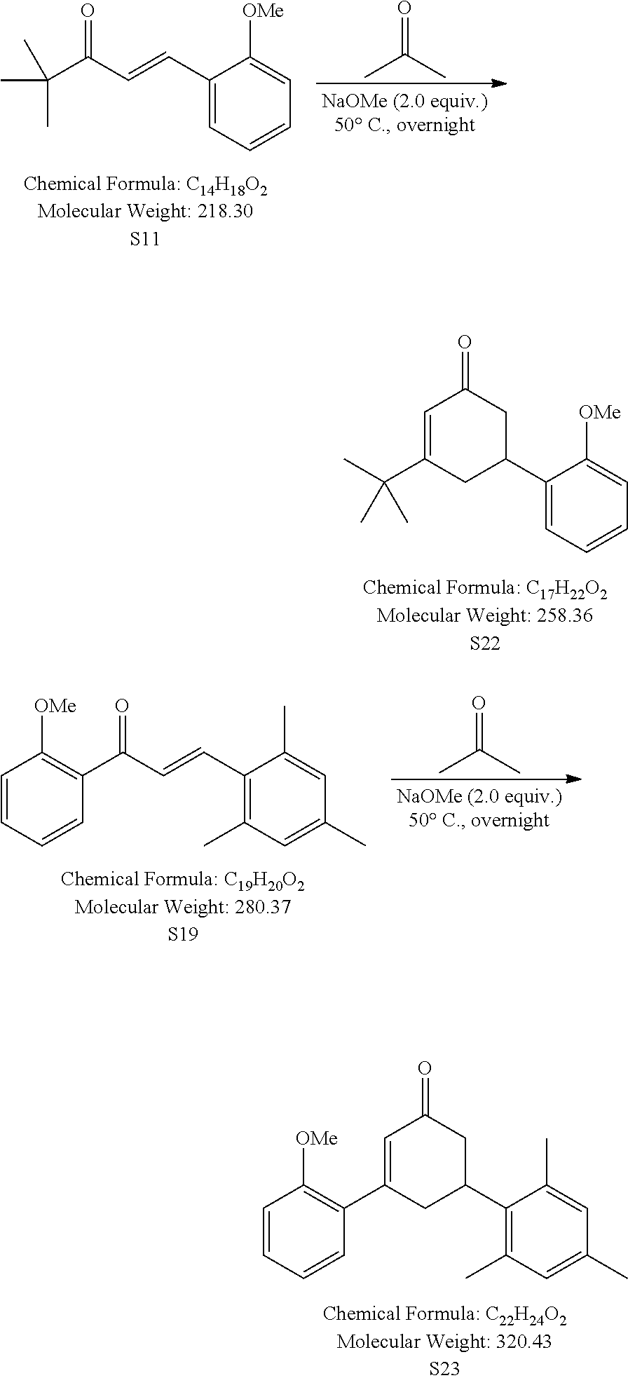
CC(C)=O.C1(C=CC(C(C)(C)C)=O)=CC=CC=C1[OMe].C1(C2CC(=O)C=C(C(C)(C)C)C2)=CC=CC=C1[OMe].CC(C)=O.C1(C=CC(C2=C([OMe])C=CC=C2)=O)=C(C)C=C(C)C=C1C.C1(C2CC(=O)C=C(C3=C([OMe])C=CC=C3)C2)=C(C)C=C(C)C=C1C
